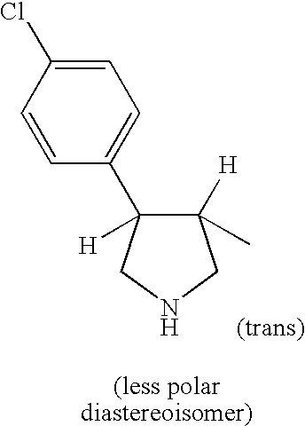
C1([H])(C)C([H])(C2=CC=C(Cl)C=C2)CNC1
